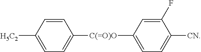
C1([C(=O)O]C2=CC=C([CN])C(F)=C2)=CC=C([H5C2])C=C1
